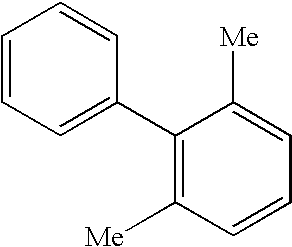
C1(C2=CC=CC=C2)=C([Me])C=CC=C1[Me]
